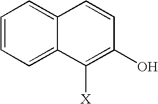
C12=CC=CC=C1C([X])=C(O)C=C2
